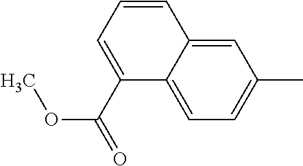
C1=C2C(=CC=C1C)C(C(OC)=O)=CC=C2
